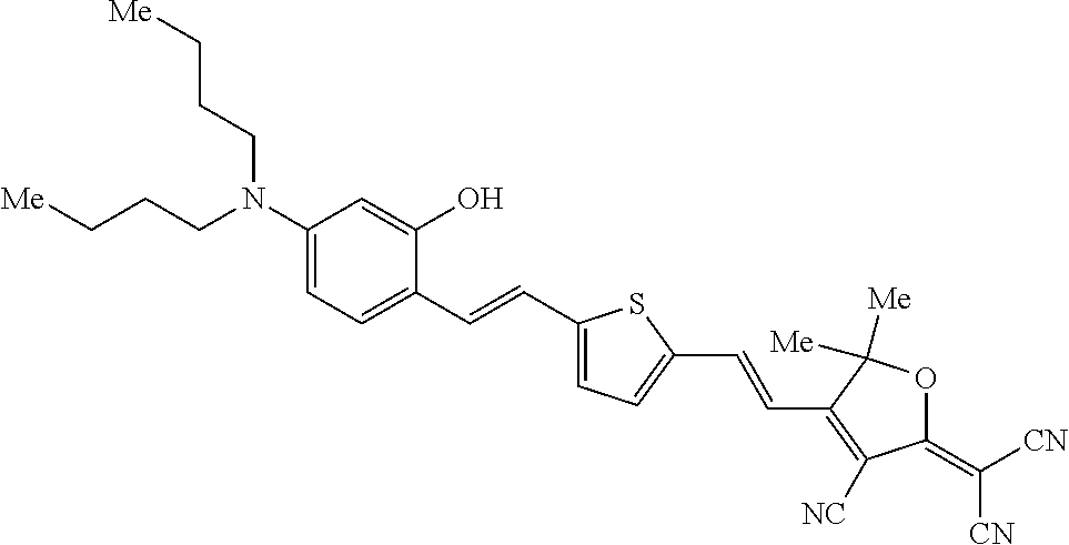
C1(N(CCC[Me])CCC[Me])=CC=C(C=CC2=CC=C(C=CC3=C([NC])C(=C([CN])[CN])OC3([Me])[Me])S2)C(O)=C1
